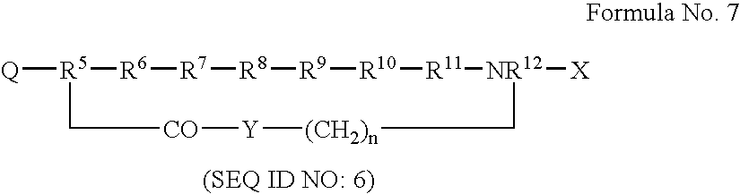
[Q][R5]1[R6][R7][R8][R9][R10][R11][NR12]([X])C[(CH2)n][Y][CO]C1
